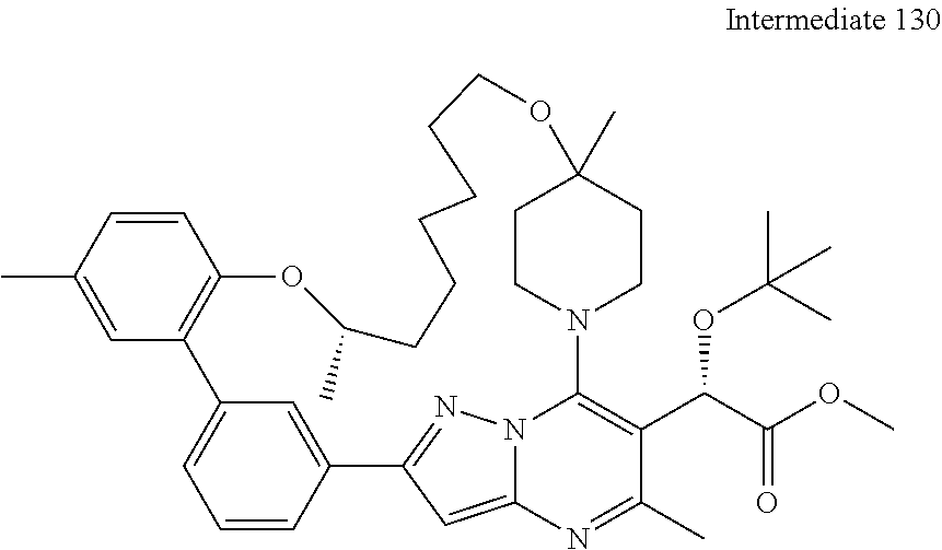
CC1=CC2=C(C=C1)OC(C)CCCCCCOC1(C)CCN(C3=C(C(C(OC)=O)OC(C)(C)C)C(C)=NC4=CC(=NN43)C3=CC2=CC=C3)CC1
